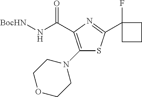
C(C1=C(N2CCOCC2)SC(C2(F)CCC2)=N1)(N[BocHN])=O
